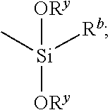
C[Si]([Rb])([ORy])[ORy]
